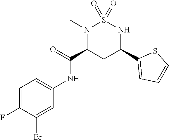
C1=C(F)C(Br)=CC(NC(C2N(C)S(=O)(=O)NC(C3=CC=CS3)C2)=O)=C1
